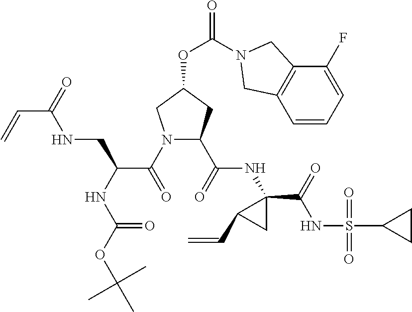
C1=CC=C(F)C2=C1CN(C(OC1CN(C(=O)C(NC(OC(C)(C)C)=O)CNC(C=C)=O)C(C(=O)NC3(C(=O)NS(C4CC4)(=O)=O)C(C=C)C3)C1)=O)C2
